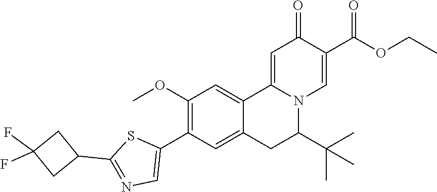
C1(C2CC(F)(F)C2)=NC=C(C2=C(OC)C=C3C4=CC(=O)C(C(=O)OCC)=CN4C(C(C)(C)C)CC3=C2)S1
